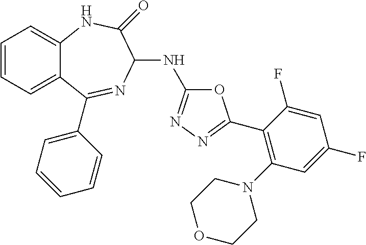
C1=CC=C2C(=C1)NC(=O)C(NC1=NN=C(C3=C(N4CCOCC4)C=C(F)C=C3F)O1)N=C2C1=CC=CC=C1
